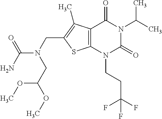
C12=C(N(CCC(F)(F)F)C(=O)N(C(C)C)C1=O)SC(CN(C(N)=O)CC(OC)OC)=C2C
